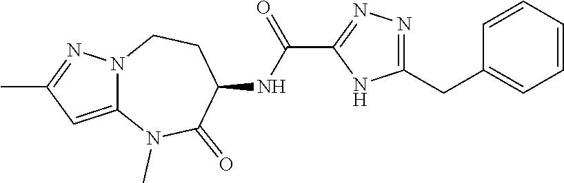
C12=CC(C)=NN1CCC(NC(=O)C1=NN=C(CC3=CC=CC=C3)N1)C(=O)N2C
